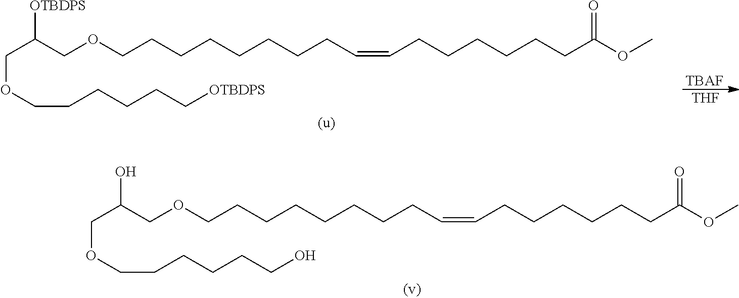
C(C([OTBDPS])COCCCCCCCCC=CCCCCCCC(OC)=O)OCCCCCC[OTBDPS].[TBAF].[THF].C(C(O)COCCCCCCCCC=CCCCCCCC(OC)=O)OCCCCCCO
